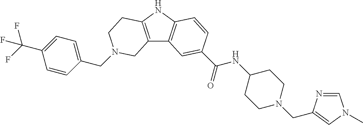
C(N1CCC2=C(C3=C(N2)C=CC(C(=O)NC2CCN(CC4=CN(C)C=N4)CC2)=C3)C1)C1=CC=C(C(F)(F)F)C=C1
